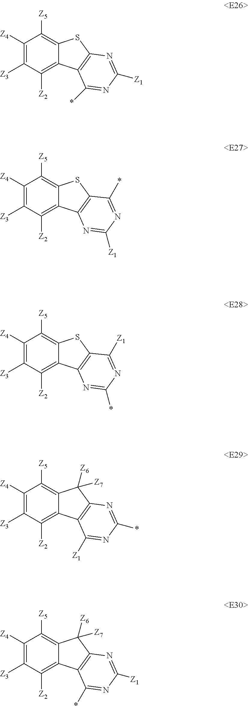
C1([Z4])=C([Z3])C([Z2])=C2C(=C1[Z5])SC1=C2C(*)=NC([Z1])=N1.C1([Z4])=C([Z3])C([Z2])=C2C(=C1[Z5])SC1=C2N=C([Z1])N=C1*.C1([Z4])=C([Z3])C([Z2])=C2C(=C1[Z5])SC1=C2N=C(*)N=C1[Z1].C1([Z4])=C([Z3])C([Z2])=C2C(=C1[Z5])C([Z6])([Z7])C1=C2C([Z1])=NC(*)=N1.C1([Z4])=C([Z3])C([Z2])=C2C(=C1[Z5])C([Z6])([Z7])C1=C2C(*)=NC([Z1])=N1
